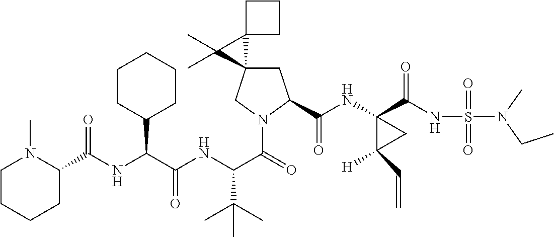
C1C2(CN(C(=O)C(NC(C(NC(=O)C3N(C)CCCC3)C3CCCCC3)=O)C(C)(C)C)C1C(NC1(C(NS(N(CC)C)(=O)=O)=O)C([H])(C=C)C1)=O)C1(C2(C)C)CCC1
